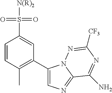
C1(C2=C(C)C=CC(S(=O)(=O)[N(R)2])=C2)=CN=C2N1N=C([CF3])N=C2N
